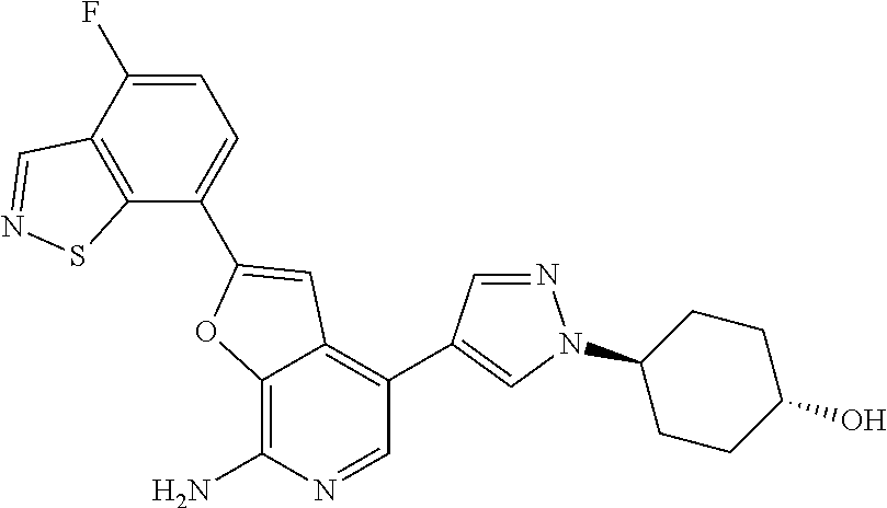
C12=C(N)N=CC(C3=CN(C4CCC(O)CC4)N=C3)=C1C=C(C1=CC=C(F)C3=C1SN=C3)O2
